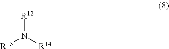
[R13]N([R14])[R12]
